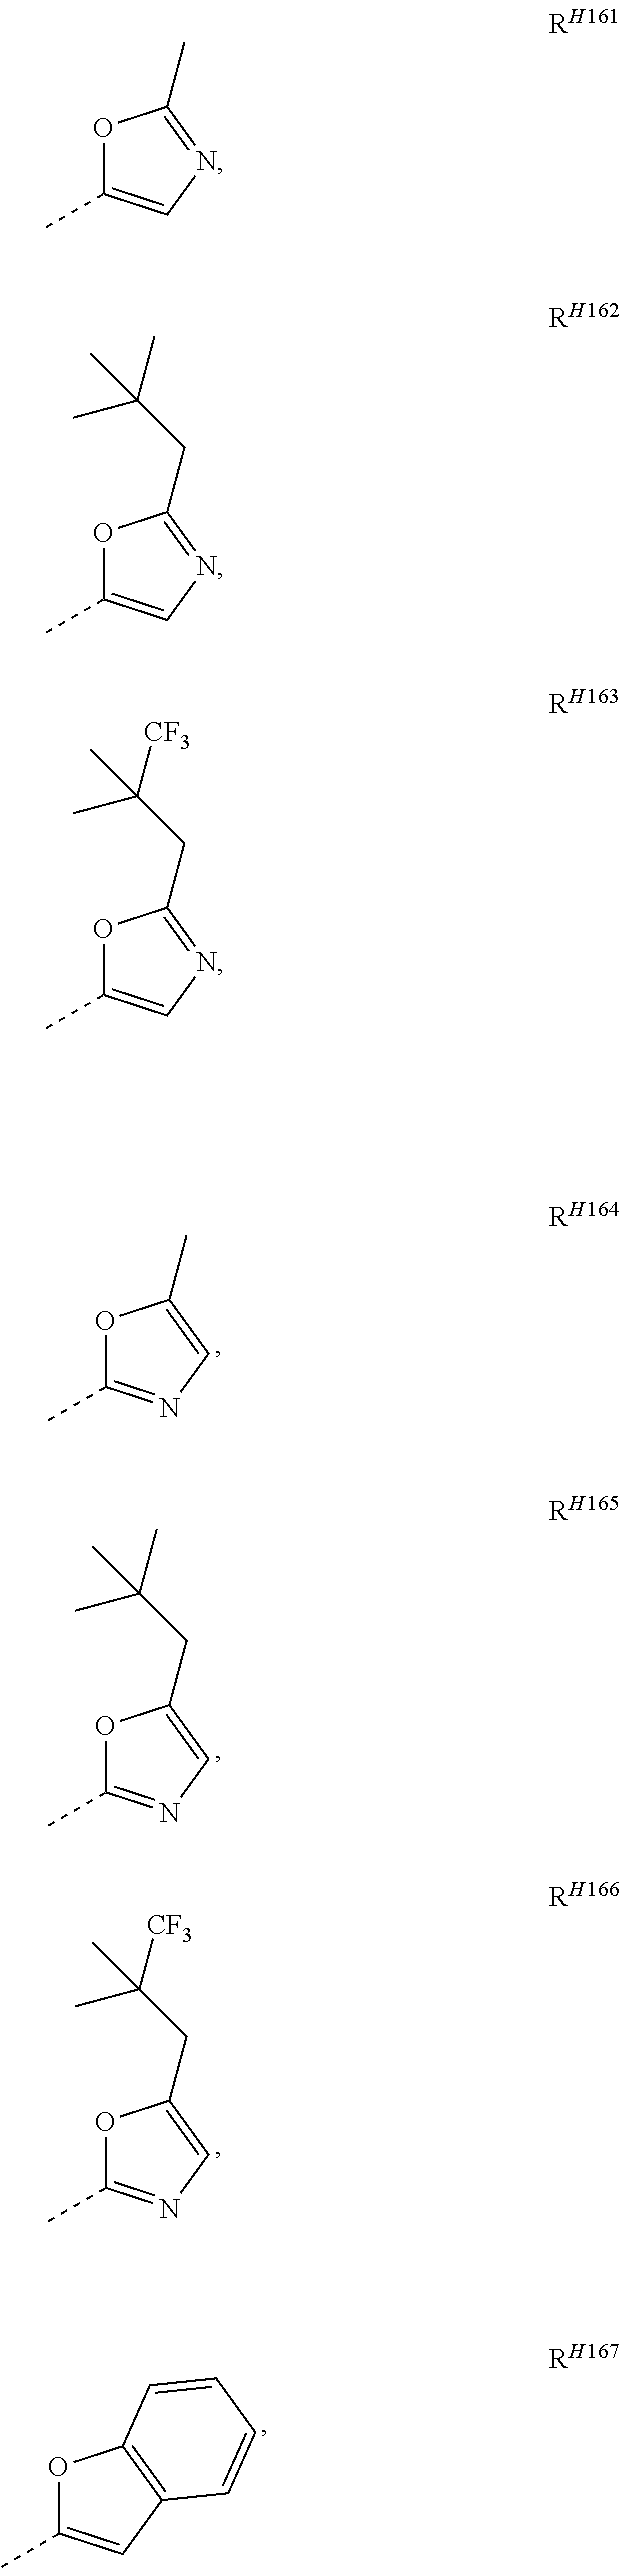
O1C(C)=CN=C1C.O1C(C)=CN=C1CC(C)(C)C.O1C(C)=CN=C1CC(C)([CF3])C.O1C(C)=NC=C1C.O1C(C)=NC=C1CC(C)(C)C.O1C(C)=NC=C1CC(C)([CF3])C.O1C(C)=CC2=C1C=CC=C2
